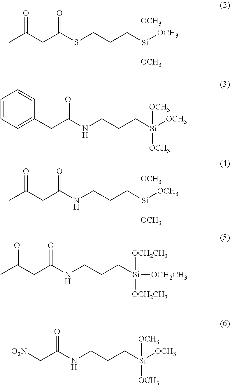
C(C(SCCC[Si]([OCH3])([OCH3])[OCH3])=O)C(C)=O.C(C(NCCC[Si]([OCH3])([OCH3])[OCH3])=O)C1=CC=CC=C1.C(C(NCCC[Si]([OCH3])([OCH3])[OCH3])=O)C(C)=O.C(C(NCCC[Si]([OCH2CH3])([OCH2CH3])[OCH2CH3])=O)C(C)=O.C(C(NCCC[Si]([OCH3])([OCH3])[OCH3])=O)[O2N]
